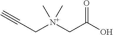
C(C[N+](CC(O)=O)(C)C)#C
